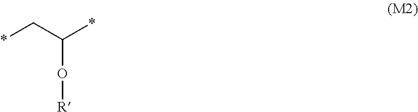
C(O[R])(C*)*
